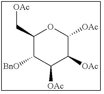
[OAc]CC1C([BnO])C([OAc])C([OAc])C([OAc])O1
